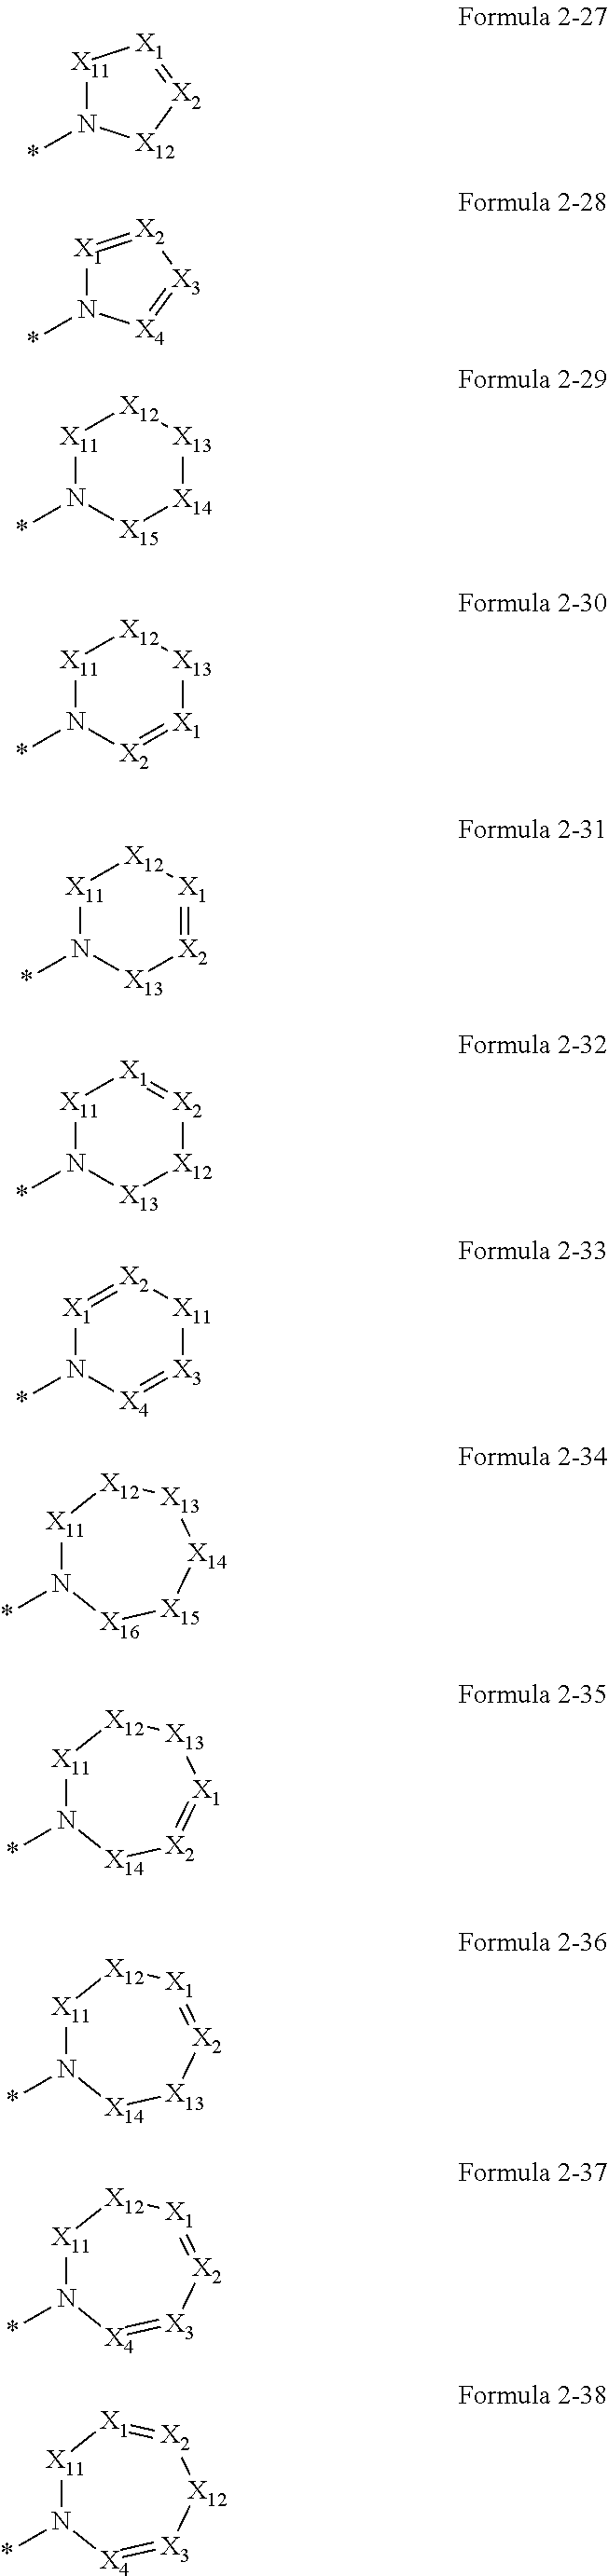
[X11]1N(*)[X12][X2]=[X1]1.[X1]1=[X2][X3]=[X4]N1*.[X11]1N(*)[X15][X14][X13][X12]1.[X11]1N(*)[X2]=[X1][X13][X12]1.[X11]1N(*)[X13][X2]=[X1][X12]1.[X11]1N(*)[X13][X12][X2]=[X1]1.[X1]1=[X2][X11][X3]=[X4]N1*.[X11]1N(*)[X16][X15][X14][X13][X12]1.[X11]1N(*)[X14][X2]=[X1][X13][X12]1.[X11]1N(*)[X14][X13][X2]=[X1][X12]1.[X11]1N(*)[X4]=[X3][X2]=[X1][X12]1.[X11]1N(*)[X4]=[X3][X12][X2]=[X1]1
